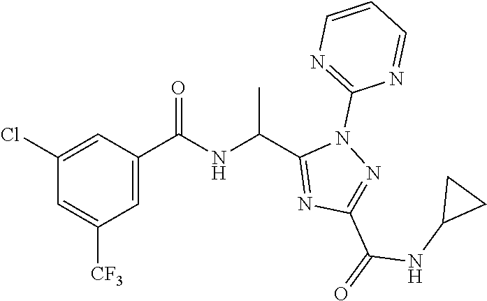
C1=C([CF3])C=C(C(=O)NC(C)C2=NC(C(NC3CC3)=O)=NN2C2=NC=CC=N2)C=C1Cl
